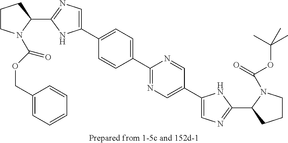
C1(C2=CC=C(C3=NC=C(C4=CN=C(C5CCCN5C(OC(C)(C)C)=O)N4)C=N3)C=C2)=CN=C(C2CCCN2C(OCC2=CC=CC=C2)=O)N1
